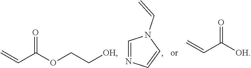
C1=NC=CN1C=C.C=CC([OH])=O.C=CC(OCC[OH])=O
